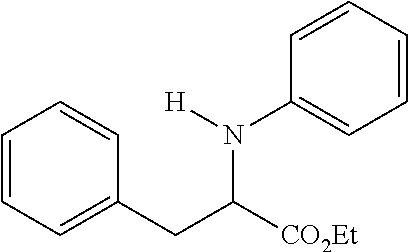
C1=CC=C(CC([CO2Et])N([H])C2=CC=CC=C2)C=C1
